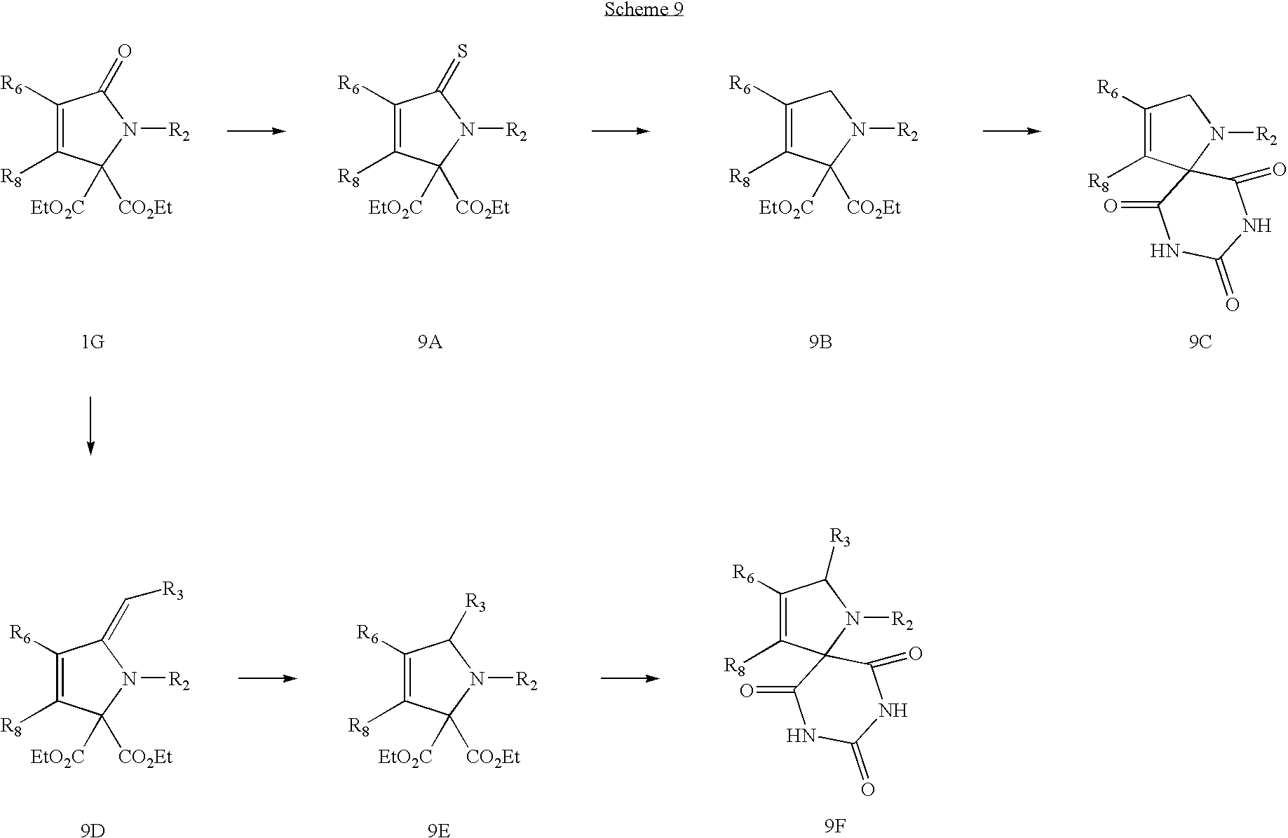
C1([R6])=C([R8])C2(N([R2])C1)C(=O)NC(=O)NC2=O.C1([R6])=C([R8])C([EtO2C])([CO2Et])N([R2])C1=O.[1G].C1([R6])=C([R8])C([EtO2C])([CO2Et])N([R2])C1=S.[9A].C1([R6])=C([R8])C([EtO2C])([CO2Et])N([R2])C1.[9B].[9C].C1([R6])=C([R8])C2(N([R2])C1[R3])C(=O)NC(=O)NC2=O.C1([R6])=C([R8])C([EtO2C])([CO2Et])N([R2])C1=C[R3].[9D].C1([R6])=C([R8])C([EtO2C])([CO2Et])N([R2])C1[R3].[9E].[9F]
